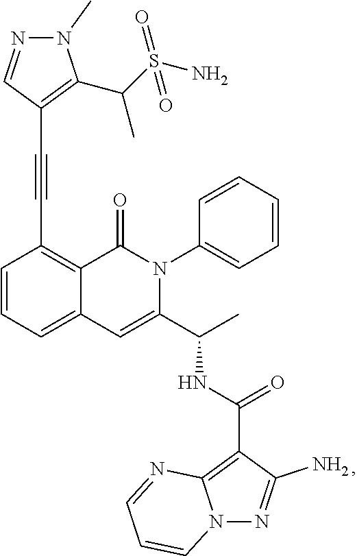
C1=CC=C2C(=C1C#CC1=C(C(S(N)(=O)=O)C)N(C)N=C1)C(=O)N(C1=CC=CC=C1)C(C(C)NC(=O)C1=C3N(N=C1N)C=CC=N3)=C2
